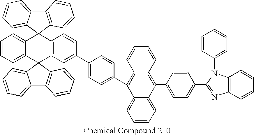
C12=CC=CC=C1C1(C3=C(C=CC(C4=CC=C(C5=C6C(=C(C7=CC=C(C8=NC9=C(N8C8=CC=CC=C8)C=CC=C9)C=C7)C7=CC=CC=C57)C=CC=C6)C=C4)=C3)C23C2=CC=CC=C2C2=C3C=CC=C2)C2=C(C3=CC=CC=C31)C=CC=C2
